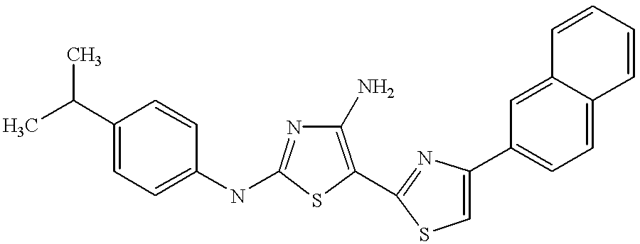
C1(N)=C(C2=NC(C3=CC=C4C(=C3)C=CC=C4)=CS2)SC(NC2=CC=C(C(C)C)C=C2)=N1
